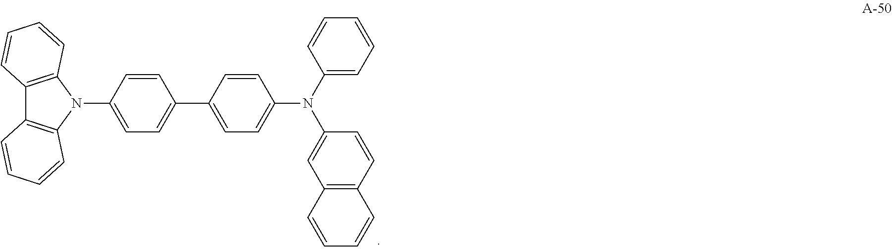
C12=C(N(C3=CC=C(C4=CC=C(N(C5=CC6=C(C=C5)C=CC=C6)C5=CC=CC=C5)C=C4)C=C3)C3=C1C=CC=C3)C=CC=C2
